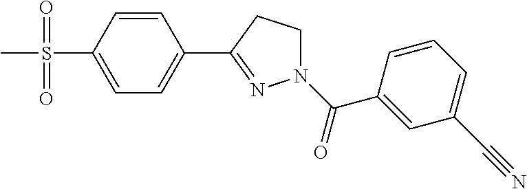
C1=CC(S(=O)(C)=O)=CC=C1C1=NN(C(=O)C2=CC(C#N)=CC=C2)CC1
